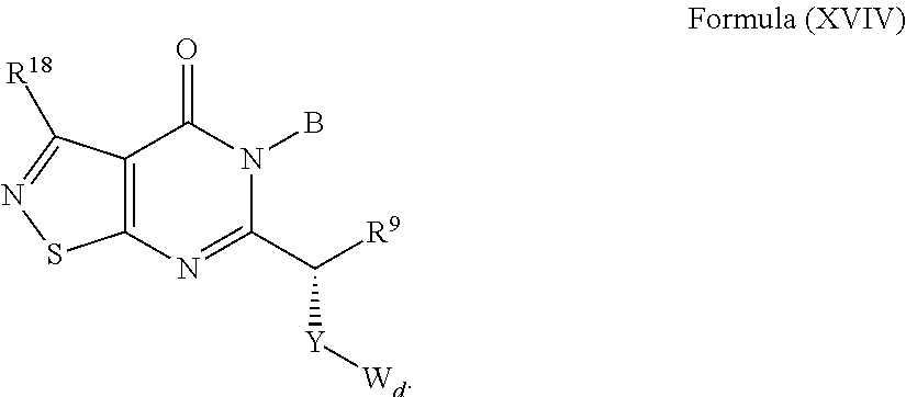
C12=C(N=C(C([Y][Wd])[R9])N(B)C1=O)SN=C2[R18]
